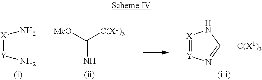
[X](=[Y]N)N.[MeO]C([C(X1)3])=N.C1([C(X1)3])=N[Y]=[X]N1
